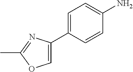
NC1=CC=C(C2=COC(C)=N2)C=C1
